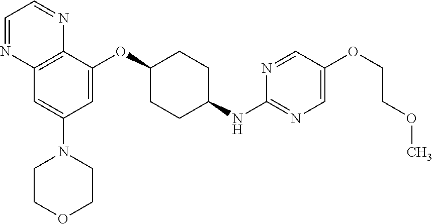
C12=C(C(OC3CCC(NC4=NC=C(OCCOC)C=N4)CC3)=CC(N3CCOCC3)=C1)N=CC=N2
